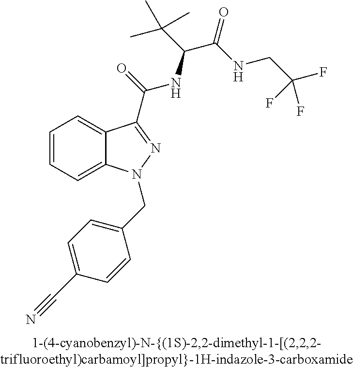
C1=CC=C2C(=C1)C(C(=O)NC(C(C)(C)C)C(=O)NCC(F)(F)F)=NN2CC1=CC=C(C#N)C=C1
